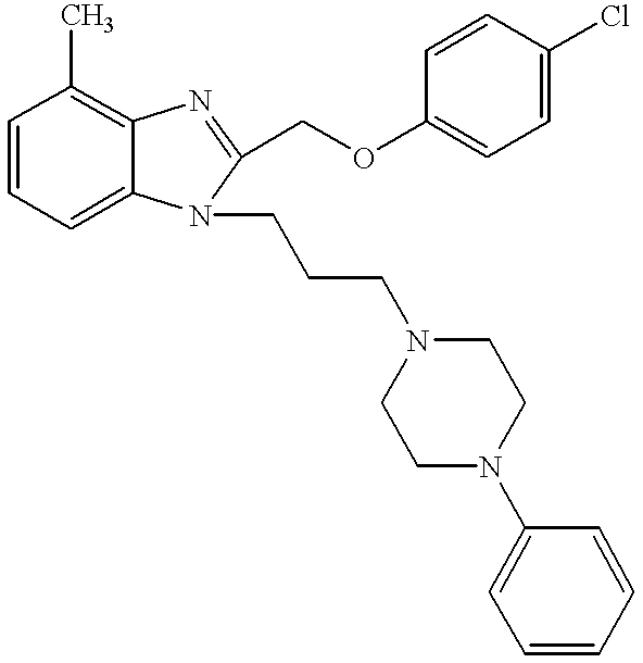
C1=CC=C2C(=C1C)N=C(COC1=CC=C(Cl)C=C1)N2CCCN1CCN(C2=CC=CC=C2)CC1
